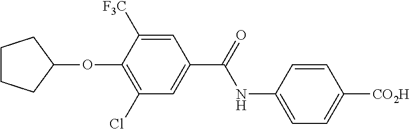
C1=C(NC(=O)C2=CC(Cl)=C(OC3CCCC3)C([F3C])=C2)C=CC([CO2H])=C1
